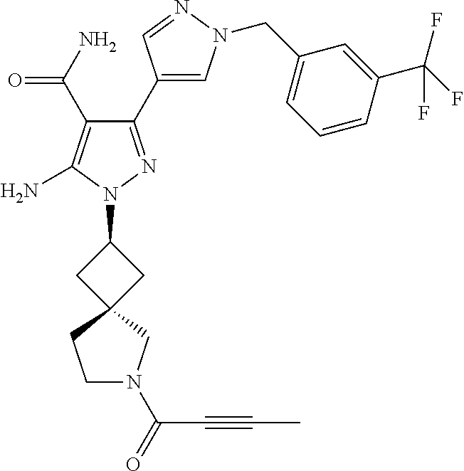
N1=CC(C2=NN(C3CC4(C3)CCN(C(=O)C#CC)C4)C(N)=C2C(N)=O)=CN1CC1=CC=CC(C(F)(F)F)=C1
